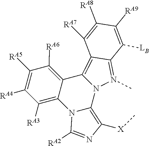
N12N(C)=C3C(=C1C1=C([RA6])C([RA5])=C([RA4])C([RA3])=C1N1C2=C([X]C)N=C1[RA2])C([RA7])=C([RA8])C([RA9])=C3[LB]
